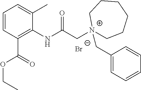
C1=CC(C(OCC)=O)=C(NC(C[N+]2(CC3=CC=CC=C3)CCCCCC2)=O)C(C)=C1.[Br-]
